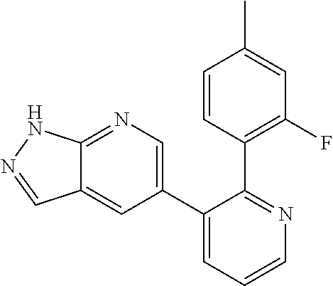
C12=NC=C(C3=CC=CN=C3C3=C(F)C=C(C)C=C3)C=C1C=NN2
